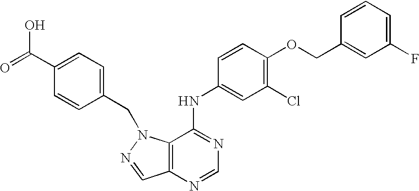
C1=CC=C(F)C=C1COC1=C(Cl)C=C(NC2=NC=NC3=C2N(CC2=CC=C(C(=O)O)C=C2)N=C3)C=C1
